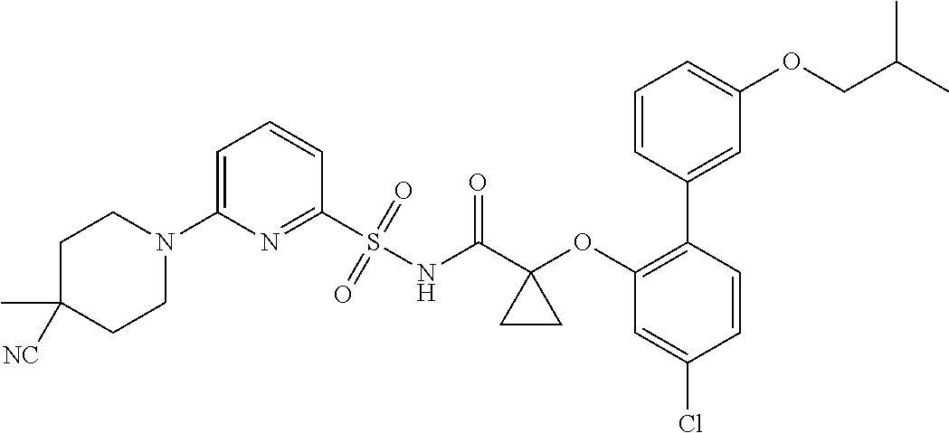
C1=C(N2CCC(C)([NC])CC2)N=C(S(NC(C2(OC3=C(C4=CC(OCC(C)C)=CC=C4)C=CC(Cl)=C3)CC2)=O)(=O)=O)C=C1
